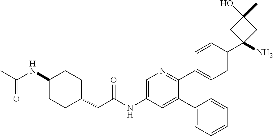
C(=O)(C)NC1CCC(CC(NC2=CN=C(C3=CC=C(C4(N)CC(C)(O)C4)C=C3)C(C3=CC=CC=C3)=C2)=O)CC1
